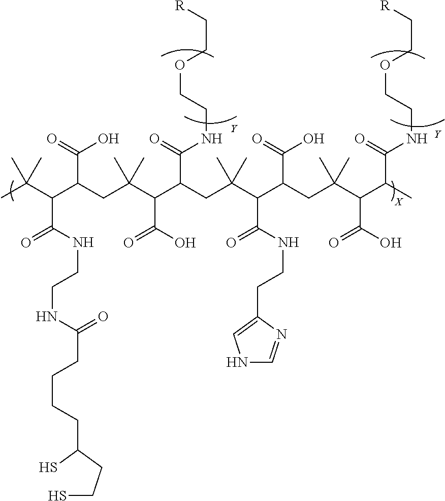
CC(C(C(CC(C(C(CC(C(C(CC(C(C(C)C(=O)NCCOCC[R])C(O)=O)(C)C)C(=O)O)C(NCCC1=CNC=N1)=O)(C)C)C(=O)NCCOCC[R])C(O)=O)(C)C)C(=O)O)C(NCCNC(CCCCC(S)CCS)=O)=O)(C)C.[Y].[Y]
